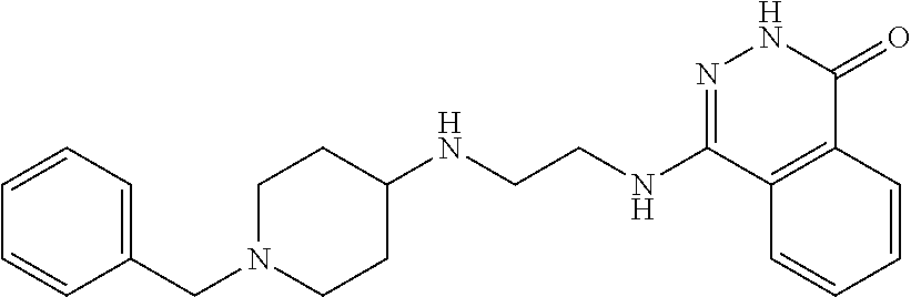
N(C1=NNC(=O)C2=C1C=CC=C2)CCNC1CCN(CC2=CC=CC=C2)CC1
